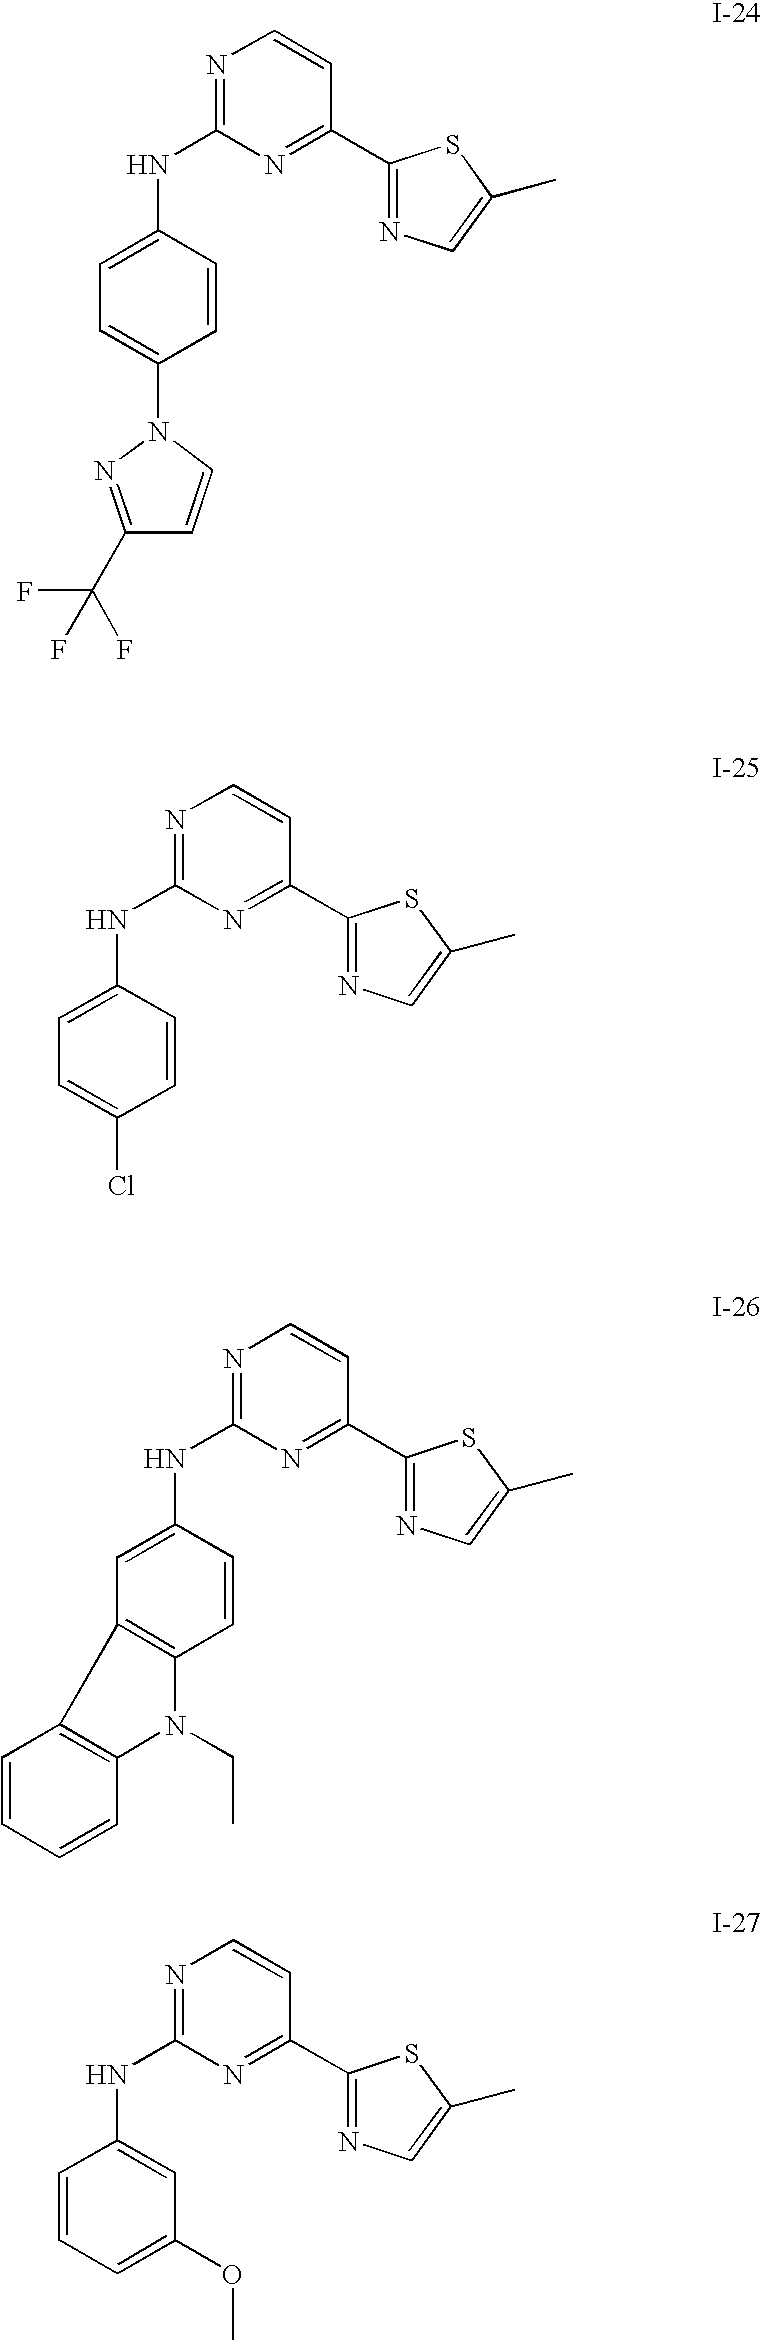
N1=C(NC2=CC=C(N3N=C(C(F)(F)F)C=C3)C=C2)N=C(C2=NC=C(C)S2)C=C1.N1=C(NC2=CC=C(Cl)C=C2)N=C(C2=NC=C(C)S2)C=C1.N1=C(NC2=CC3=C(C=C2)N(CC)C2=C3C=CC=C2)N=C(C2=NC=C(C)S2)C=C1.N1=C(NC2=CC(OC)=CC=C2)N=C(C2=NC=C(C)S2)C=C1
